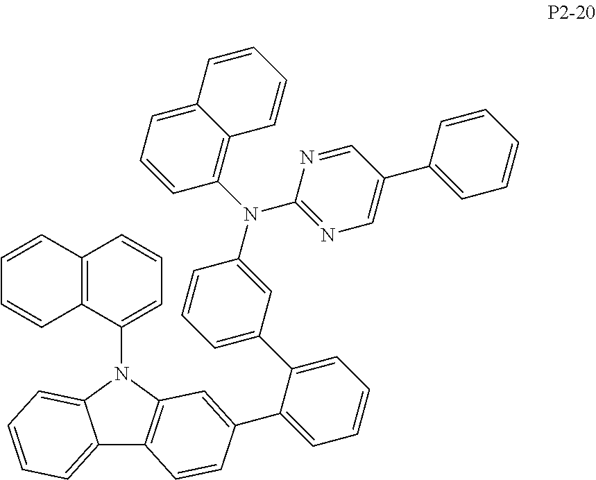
C12=CC=CC=C1N(C1=CC=CC3=C1C=CC=C3)C1=C2C=CC(C2=CC=CC=C2C2=CC=CC(N(C3=C4C(=CC=C3)C=CC=C4)C3=NC=C(C4=CC=CC=C4)C=N3)=C2)=C1
